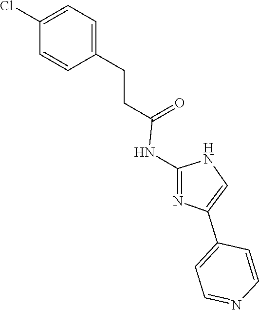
N1C(NC(CCC2=CC=C(Cl)C=C2)=O)=NC(C2=CC=NC=C2)=C1
